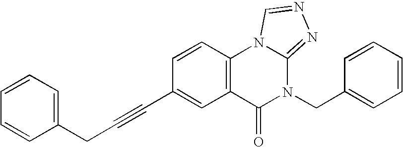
C1(CC#CC2=CC3=C(C=C2)N2C(=NN=C2)N(CC2=CC=CC=C2)C3=O)=CC=CC=C1
